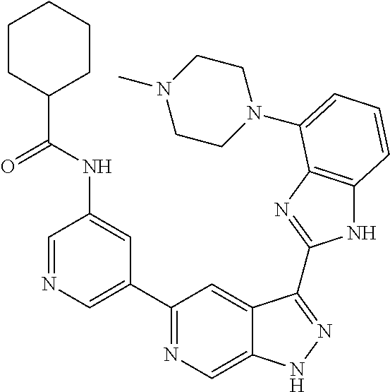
C1=NC=C(C2=NC=C3C(=C2)C(C2=NC4=C(N2)C=CC=C4N2CCN(C)CC2)=NN3)C=C1NC(C1CCCCC1)=O
